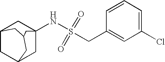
C12CC3CC(NS(CC4=CC(Cl)=CC=C4)(=O)=O)(C1)CC(C2)C3
